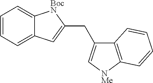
C12=C([NMe]C=C1CC1=CC3=CC=CC=C3[BocN]1)C=CC=C2
